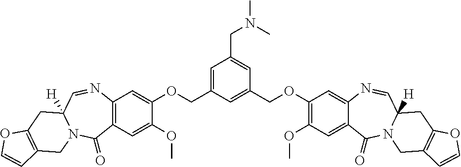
C1=C(COC2=CC3=C(C=C2OC)C(=O)N2C([H])(C=N3)CC3=C(C2)C=CO3)C=C(COC2=C(OC)C=C3C(=C2)N=CC2([H])N(C3=O)CC3=C(C2)OC=C3)C=C1CN(C)C
